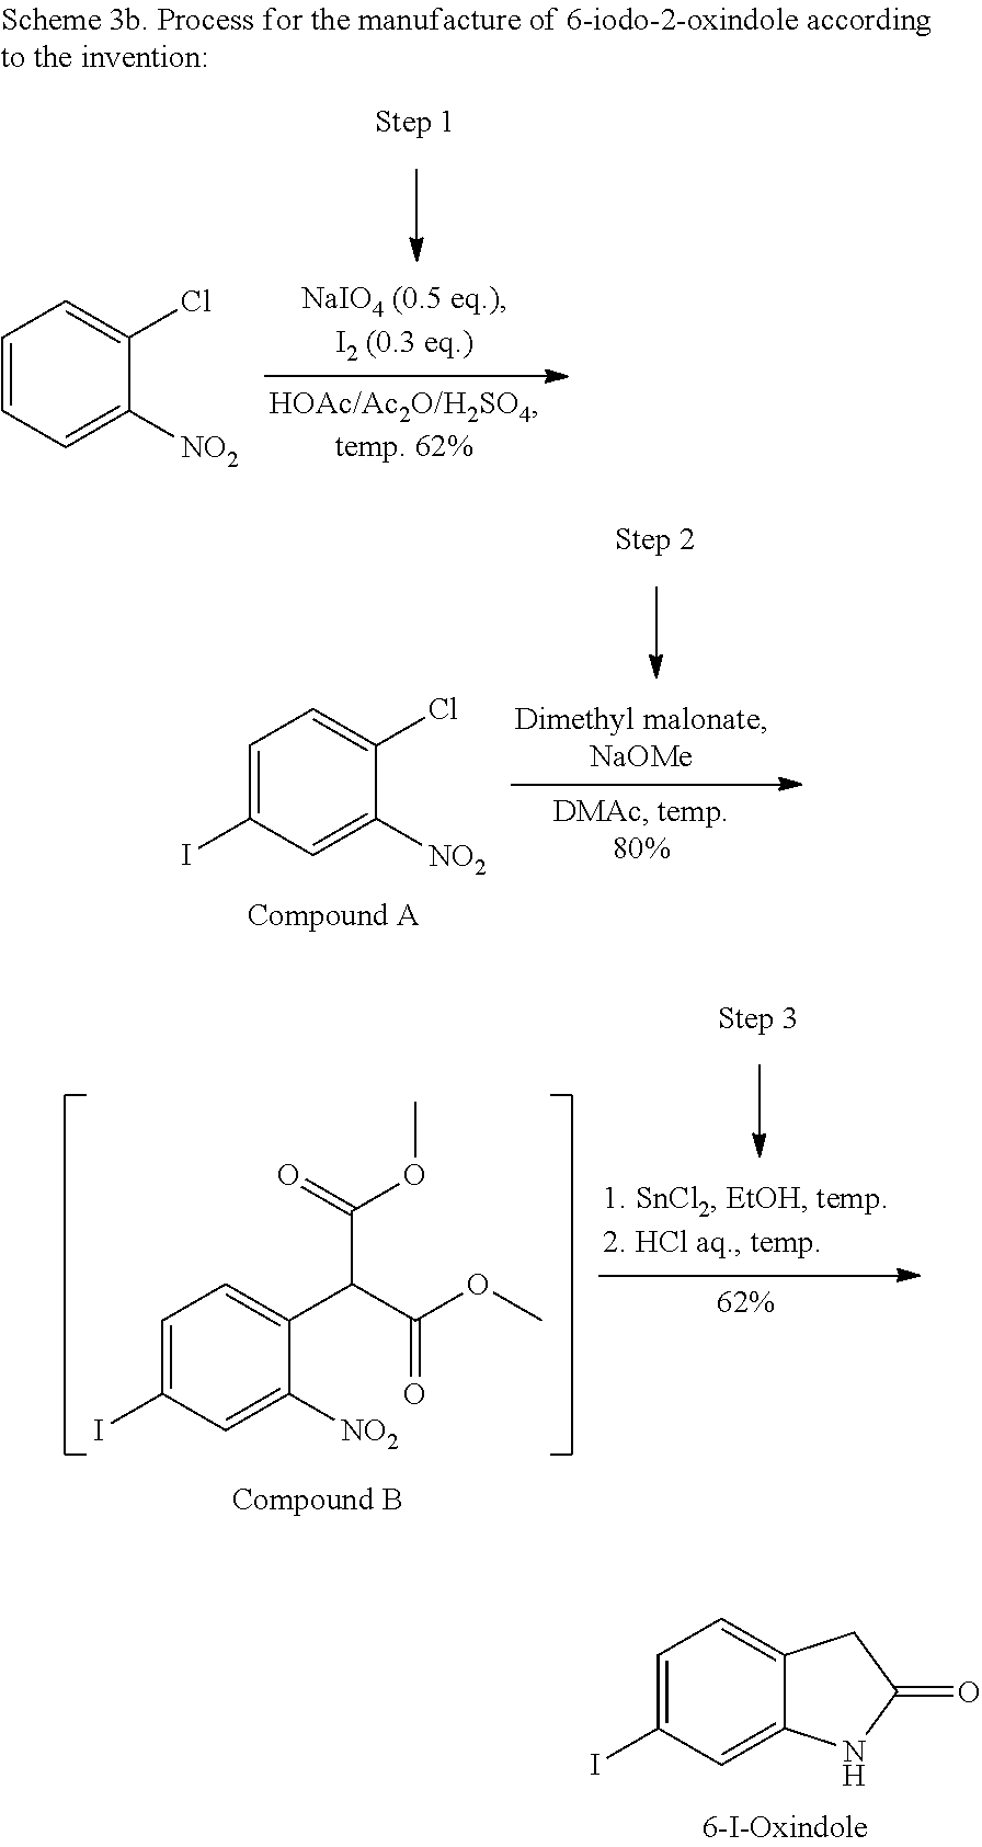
C1=C(I)C=C2C(=C1)CC(=O)N2.C1=CC=C([NO2])C(Cl)=C1.C1=C(I)C=C([NO2])C(Cl)=C1.C1=C(I)C=C([NO2])C(C(C(OC)=O)C(OC)=O)=C1
